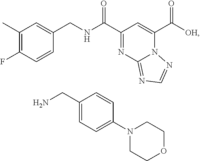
C1(C)=C(F)C=CC(CNC(C2=NC3=NC=NN3C(C([OH])=O)=C2)=O)=C1.C1(CN)=CC=C(N2CCOCC2)C=C1
